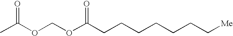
O=C(OCOC(CCCCCCC[Me])=O)C
